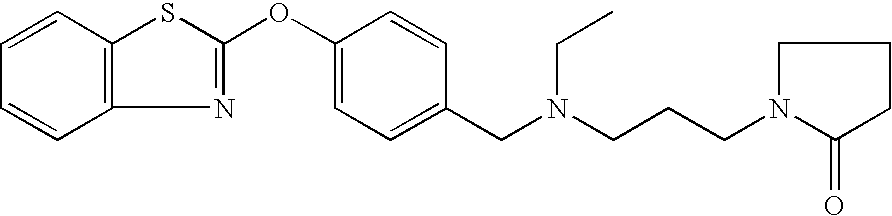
C1=CC2=C(C=C1)N=C(OC1=CC=C(CN(CCCN3CCCC3=O)CC)C=C1)S2
